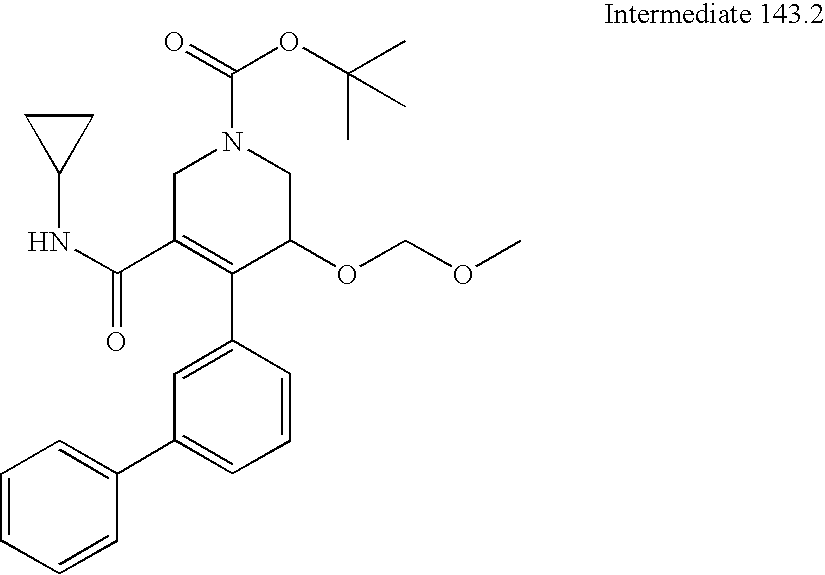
C1C(C(NC2CC2)=O)=C(C2=CC(C3=CC=CC=C3)=CC=C2)C(OCOC)CN1C(=O)OC(C)(C)C
